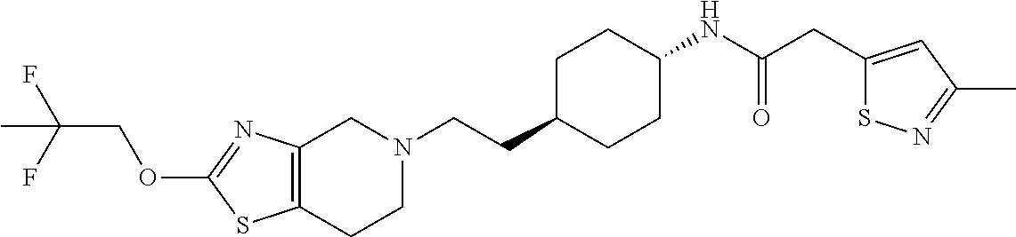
C12=C(CCN(CCC3CCC(NC(CC4=CC(C)=NS4)=O)CC3)C1)SC(OCC(C)(F)F)=N2
